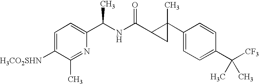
[H3CO2SHN]C1=CC=C(C(NC(=O)C2C(C3=CC=C(C([CF3])(C)C)C=C3)(C)C2)C)N=C1C
